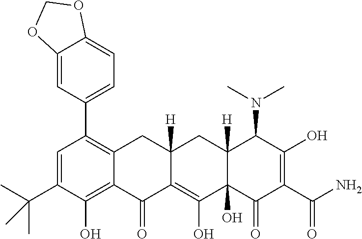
C1=C(C(C)(C)C)C(O)=C2C(=C1C1=CC=C3C(=C1)OCO3)CC1([H])C(=C(O)C3(O)C([H])(C1)C(N(C)C)C(O)=C(C(N)=O)C3=O)C2=O
